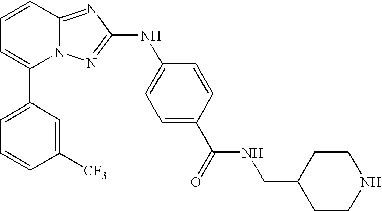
C1(C2=CC=CC3=NC(NC4=CC=C(C(=O)NCC5CCNCC5)C=C4)=NN23)=CC=CC([CF3])=C1
